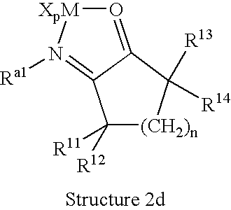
O1=C2C(=N([Ra1])[XpM]1)C([R12])([R11])[(CH2)n]C2([R13])[R14]
